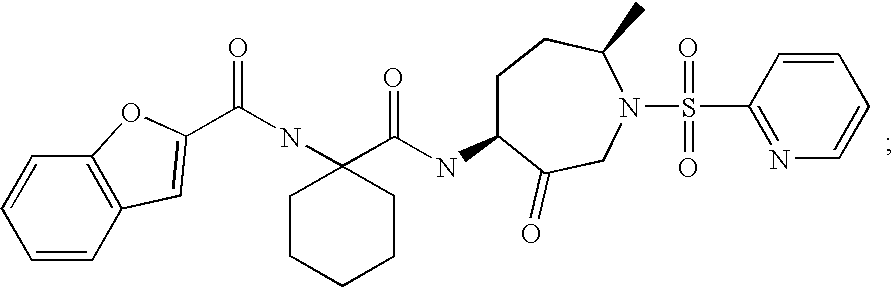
C1=CC2=C(C=C1)OC(C(NC1(C(NC3CCC(C)N(S(C4=NC=CC=C4)(=O)=O)CC3=O)=O)CCCCC1)=O)=C2
